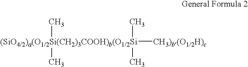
[(SiO4/2)a(O1/2Si(CH2)3COOH)b(O1/2Si]([CH3)b(O1/2H)c])(C)(C)(C)C
